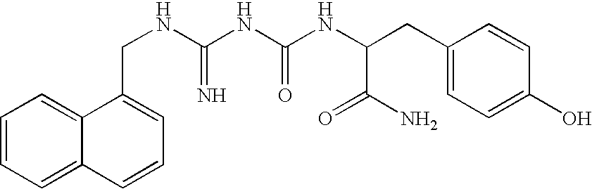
C1=CC=C2C(=C1)C(CNC(NC(NC(CC1=CC=C(O)C=C1)C(N)=O)=O)=N)=CC=C2
